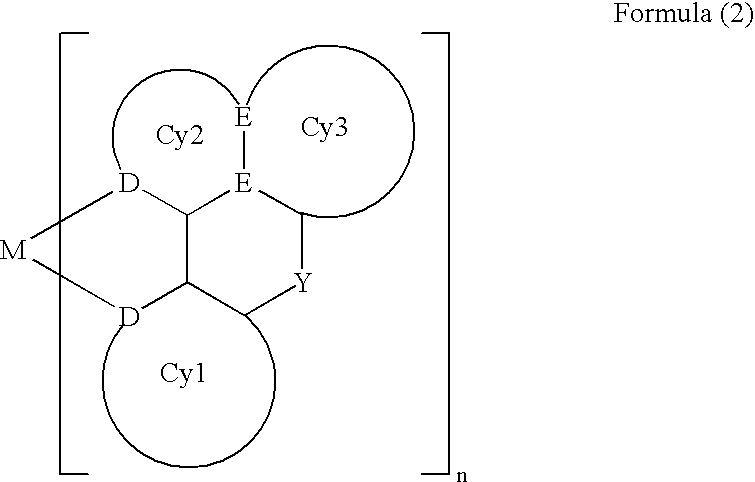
[Cy2].C12C(C[Y]C[E]1[E])[D][M][D]2
